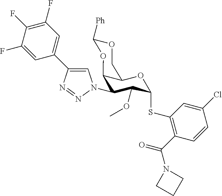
C1(N2C=C(C3=CC(F)=C(F)C(F)=C3)N=N2)C(OC)C(SC2=C(C(=O)N3CCC3)C=CC(Cl)=C2)OC2C1OC([Ph])OC2
